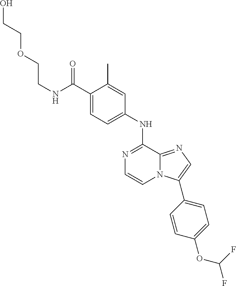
C(C1=CC=C(NC2=NC=CN3C2=NC=C3C2=CC=C(OC(F)F)C=C2)C=C1C)(=O)NCCOCCO
